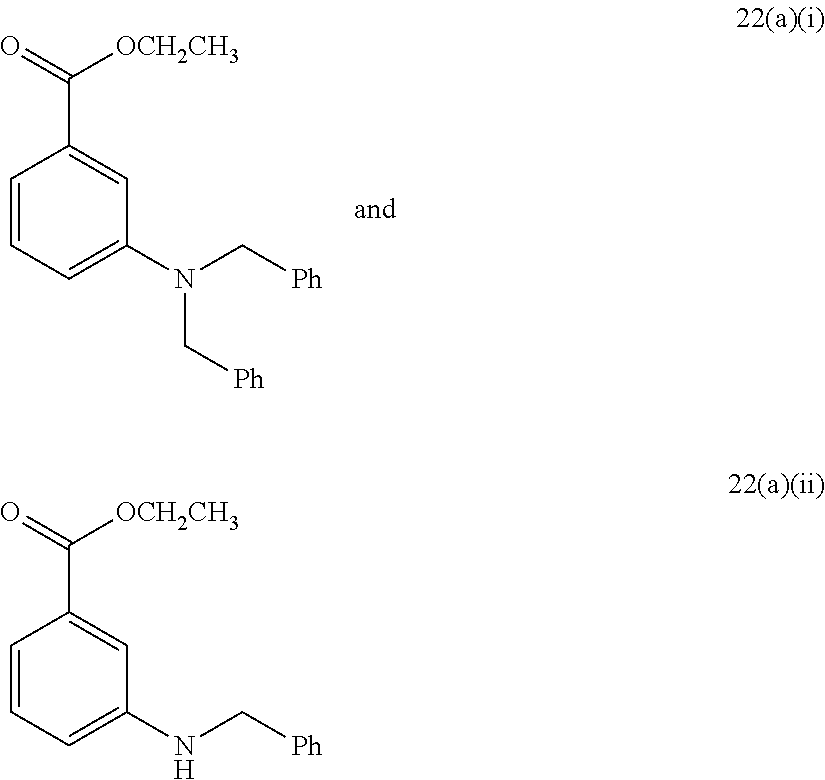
C1(C([OCH2CH3])=O)=CC(N(C[Ph])C[Ph])=CC=C1.C1(C([OCH2CH3])=O)=CC(NC[Ph])=CC=C1
